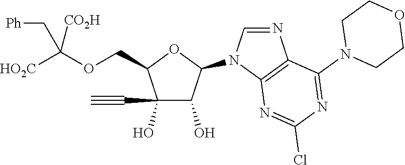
C1(O)(C#C)C(O)C(N2C=NC3=C2N=C(Cl)N=C3N2CCOCC2)OC1COC([HO2C])([CO2H])C[Ph]
